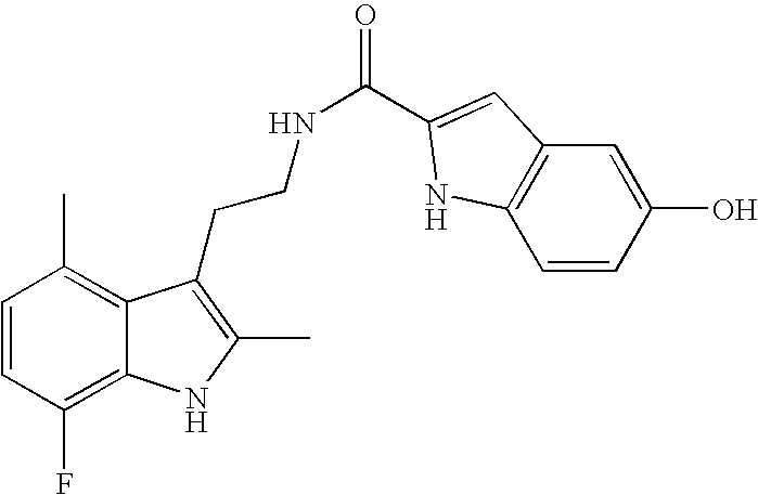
C1=CC(F)=C2C(=C1C)C(CCNC(=O)C1=CC3=C(C=CC(O)=C3)N1)=C(C)N2
